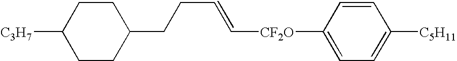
C([CF2O]C1=CC=C([C5H11])C=C1)=CCCC1CCC([C3H7])CC1
